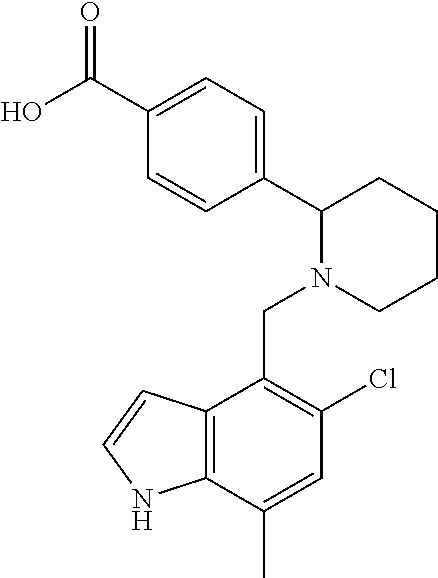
C(C1=C(Cl)C=C(C)C2=C1C=CN2)N1CCCCC1C1=CC=C(C(O)=O)C=C1
